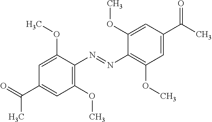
C1(OC)=C(N=NC2=C(OC)C=C(C(C)=O)C=C2OC)C(OC)=CC(C(=O)C)=C1
